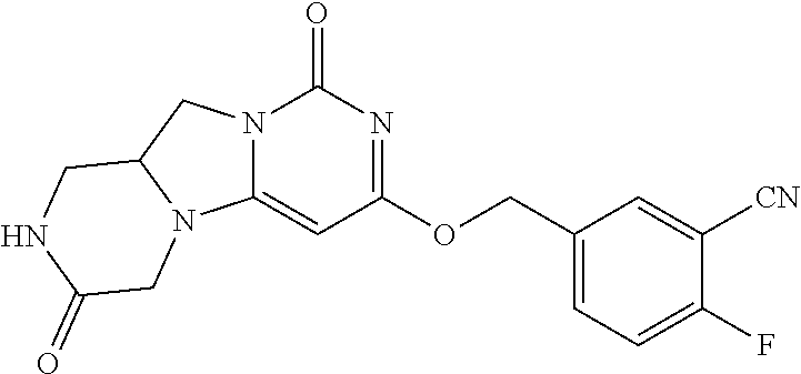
N12C(=CC(OCC3=CC=C(F)C([CN])=C3)=NC1=O)N1C(C2)CNC(=O)C1
